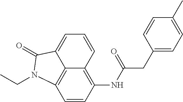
C1=CC2=C(NC(CC3=CC=C(C)C=C3)=O)C=CC3=C2C(=C1)C(=O)N3CC
